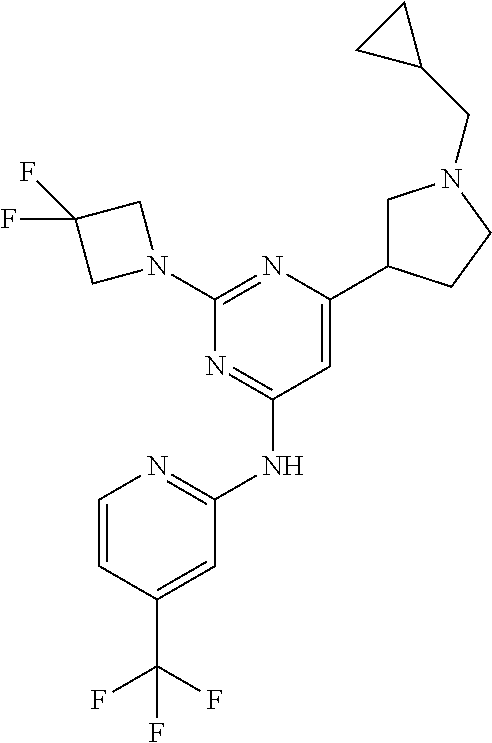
C1=CN=C(NC2=NC(N3CC(F)(F)C3)=NC(C3CN(CC4CC4)CC3)=C2)C=C1C(F)(F)F
